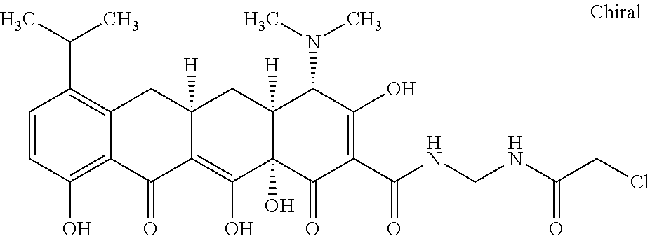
C1=CC(O)=C2C(=C1C(C)C)CC1([H])C(=C(O)C3(O)C([H])(C1)C(N(C)C)C(O)=C(C(NCNC(CCl)=O)=O)C3=O)C2=O
